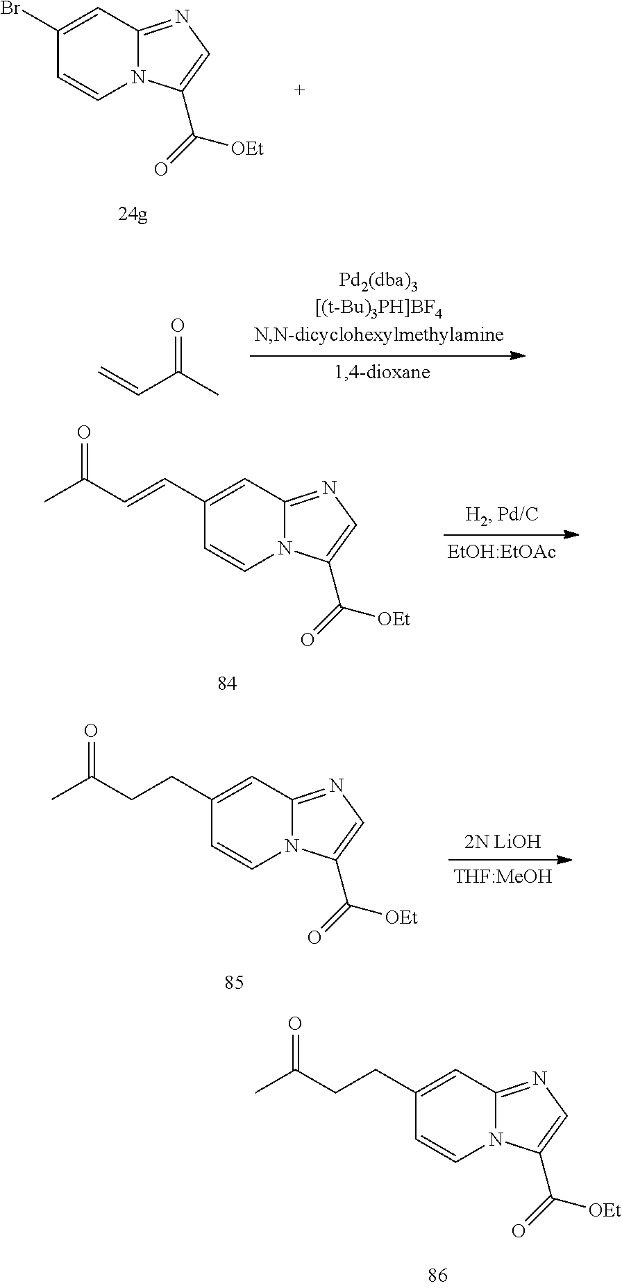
C1(Br)=CC2=NC=C(C(=O)[OEt])N2C=C1.O=C(C=C)C.[2N LiOH].C1(CCC(C)=O)=CC2=NC=C(C(=O)[OEt])N2C=C1.C1=CN2C(=NC=C2C(=O)[OEt])C=C1C=CC(C)=O.C1=CN2C(=NC=C2C(=O)[OEt])C=C1CCC(C)=O
